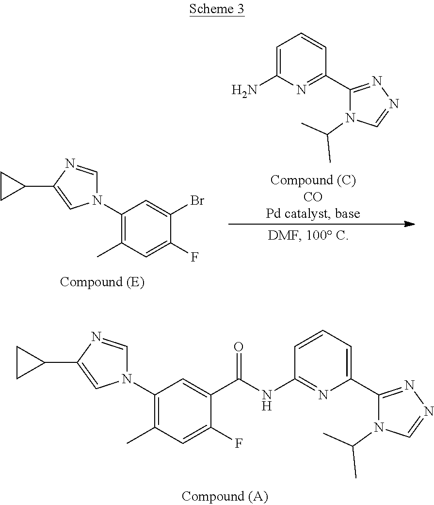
C1(N2C=NC(C3CC3)=C2)=C(C)C=C(F)C(C(=O)NC2=NC(C3=NN=CN3C(C)C)=CC=C2)=C1.C1=C(N)N=C(C2=NN=CN2C(C)C)C=C1.C1(N2C=NC(C3CC3)=C2)=C(C)C=C(F)C(Br)=C1
